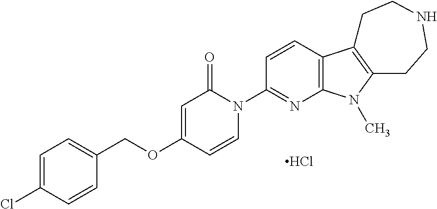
C1=C(Cl)C=CC(COC2=CC(=O)N(C3=NC4=C(C=C3)C3=C(N4C)CCNCC3)C=C2)=C1.Cl
